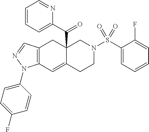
C12=C(C=NN1C1=CC=C(F)C=C1)CC1(C(C3=CC=CC=N3)=O)C(=C2)CCN(S(C2=CC=CC=C2F)(=O)=O)C1
